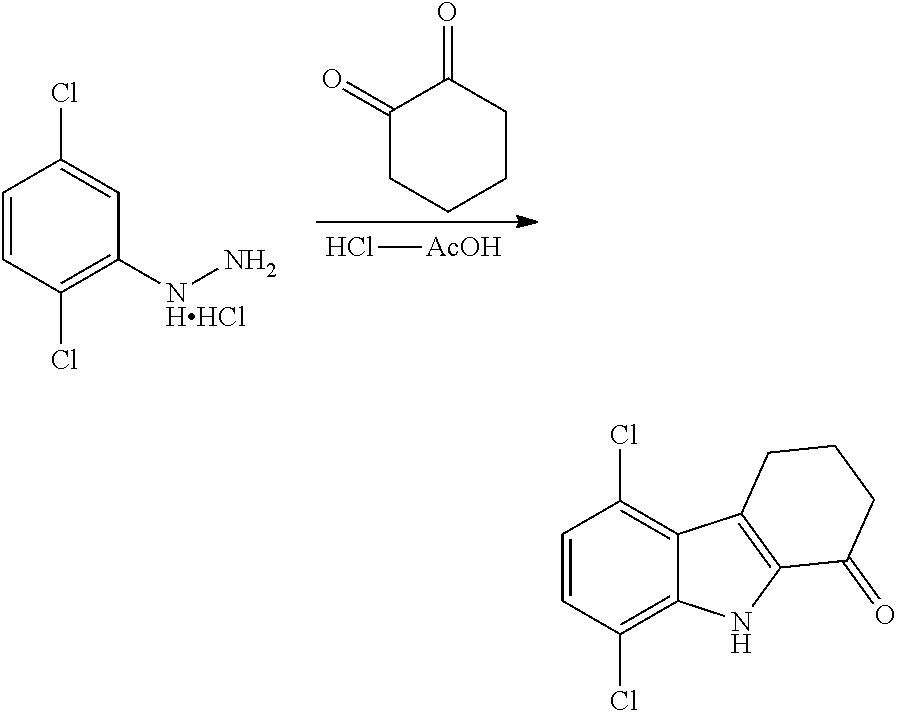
C1=CC(Cl)=C([NHHCl]N)C=C1Cl.C1(=O)CCCCC1=O.Cl[AcOH].C1=CC(Cl)=C2C(=C1Cl)C1=C(N2)C(=O)CCC1
